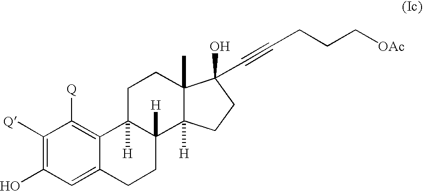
C1([Q])=C(O)C=C2C(=C1[Q])C1([H])C([H])(CC2)C2([H])C(C)(CC1)C(O)(C#CCCC[OAc])CC2
